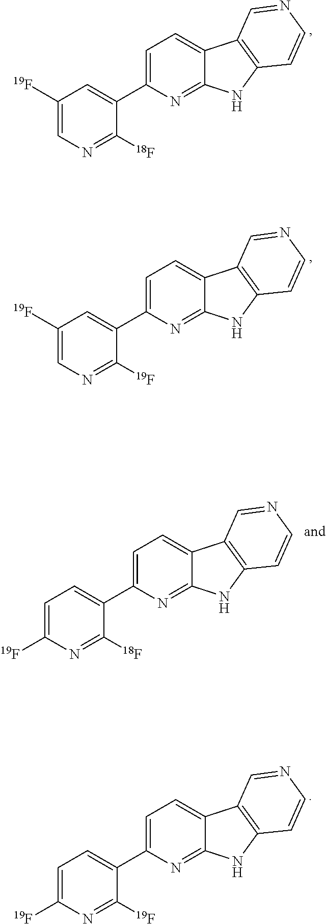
C12=NC(C3=CC([19F])=CN=C3[18F])=CC=C1C1=C(N2)C=CN=C1.C12=NC(C3=CC([19F])=CN=C3[19F])=CC=C1C1=C(N2)C=CN=C1.C12=NC(C3=CC=C([19F])N=C3[18F])=CC=C1C1=C(N2)C=CN=C1.C12=NC(C3=CC=C([19F])N=C3[19F])=CC=C1C1=C(N2)C=CN=C1
